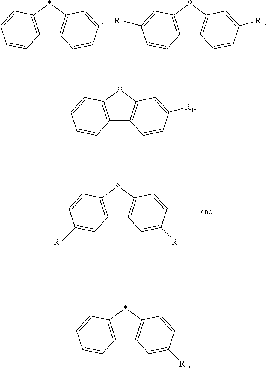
C12=C(*C3=C1C=CC([R1])=C3)C=CC=C2.C12=C(*C3=C1C=C([R1])C=C3)C=CC=C2.C12=C(*C3=C1C=CC=C3)C=CC=C2.C12=C(*C3=C1C=CC([R1])=C3)C=C([R1])C=C2.C12=C(*C3=C1C=C([R1])C=C3)C=CC([R1])=C2
